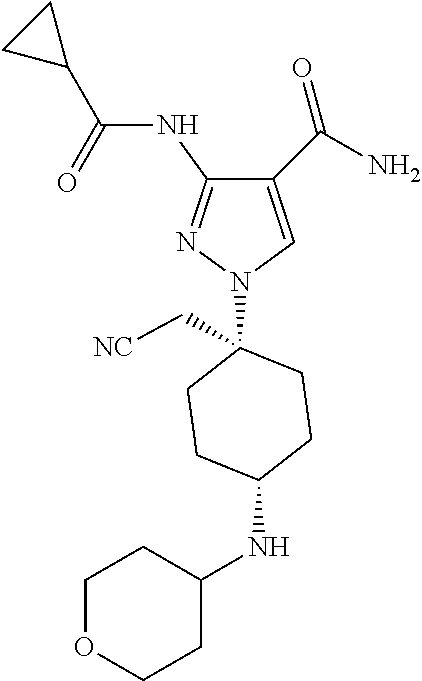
C1(C(=O)N)=CN(C2(C[NC])CCC(NC3CCOCC3)CC2)N=C1NC(C1CC1)=O
